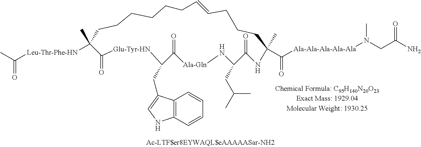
CC([Leu-Thr-Phe-HN]C1(C)CCCCCCC=CCCCC(C)(C([Ala-Ala-Ala-Ala-Ala]N(CC(N)=O)C)=O)NC(=O)C(CC(C)C)N[Ala-Gln]C(=O)C(CC2=CNC3=C2C=CC=C3)[Glu-Tyr-HN]C1=O)=O
